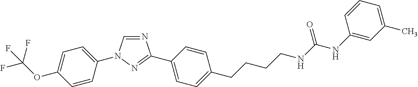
C1=C(N2C=NC(C3=CC=C(CCCCNC(NC4=CC(C)=CC=C4)=O)C=C3)=N2)C=CC(OC(F)(F)F)=C1
